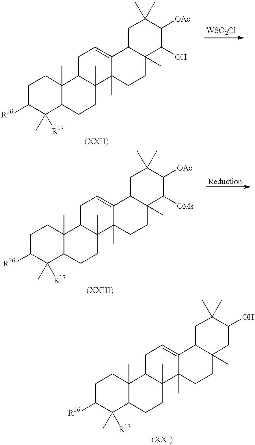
C1C([R16])C(C)([R17])C2C(C)(C1)C1C(C)(CC2)C2(C)C(=CC1)C1C(C)(CC2)C(O)C([OAc])C(C)(C)C1.C1C([R16])C(C)([R17])C2C(C)(C1)C1C(C)(CC2)C2(C)C(=CC1)C1C(C)(CC2)C([OMs])C([OAc])C(C)(C)C1.C1C([R16])C(C)([R17])C2C(C)(C1)C1C(C)(CC2)C2(C)C(=CC1)C1C(C)(CC2)CC(O)C(C)(C)C1
